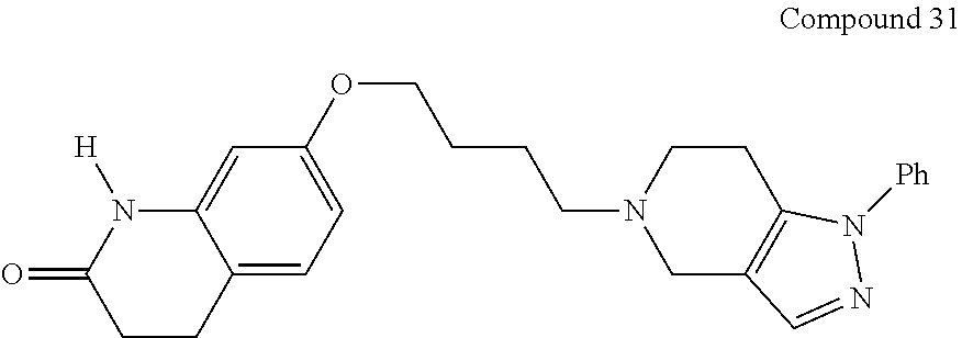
C12=CC=C(OCCCCN3CC4=C(CC3)N([Ph])N=C4)C=C1N([H])C(=O)CC2
